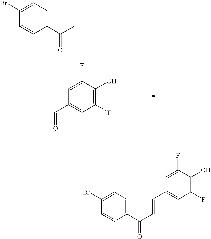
BrC1=CC=C(C(C)=O)C=C1.C1(C=O)=CC(F)=C(O)C(F)=C1.BrC1=CC=C(C(C=CC2=CC(F)=C(O)C(F)=C2)=O)C=C1
